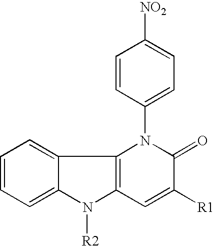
C1=CC=C2C(=C1)C1=C(N2[R2])C=C([R1])C(=O)N1C1=CC=C([NO2])C=C1
